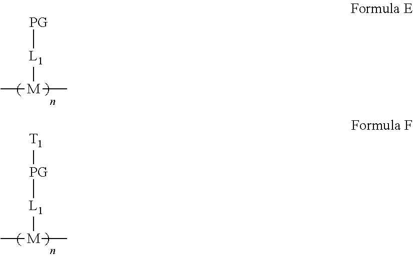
C[M](C)[L1][PG].C[M](C)[L1][PG][T1]
